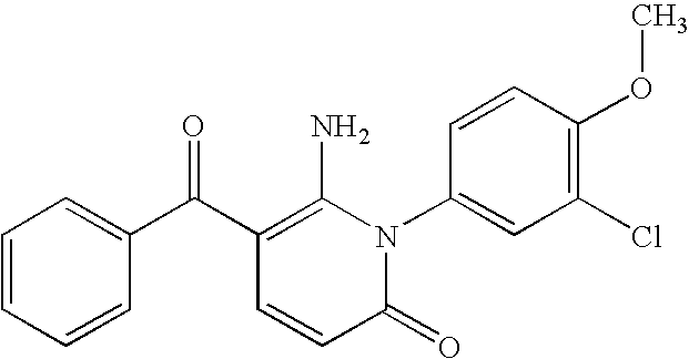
C1(=O)N(C2=CC(Cl)=C(OC)C=C2)C(N)=C(C(C2=CC=CC=C2)=O)C=C1
